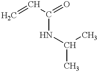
C=CC(=O)NC(C)C
